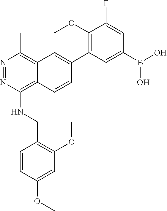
C1(OC)=C(C2=CC3=C(C)N=NC(NCC4=C(OC)C=C(OC)C=C4)=C3C=C2)C=C(B(O)O)C=C1F
